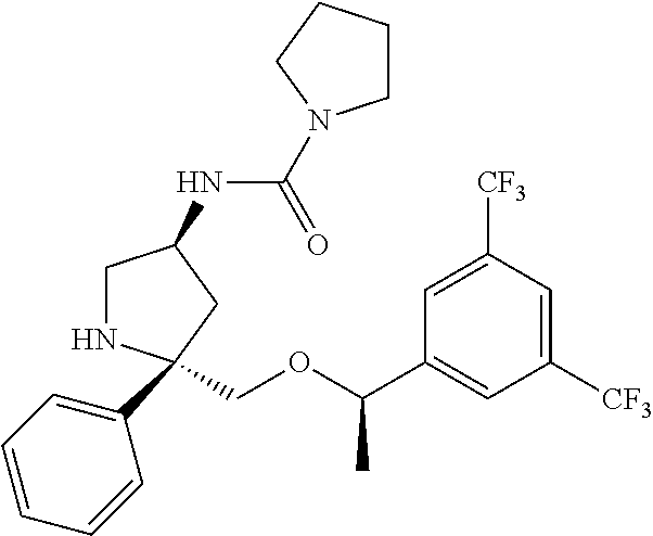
C1(C2(COC(C3=CC([CF3])=CC([CF3])=C3)C)NCC(NC(=O)N3CCCC3)C2)=CC=CC=C1
